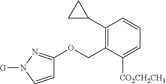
C1(C2CC2)=C(COC2=NN([G])C=C2)C([CO2CH2CH3])=CC=C1
